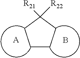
C1CCC([R22])([R21])C1.[A].B
